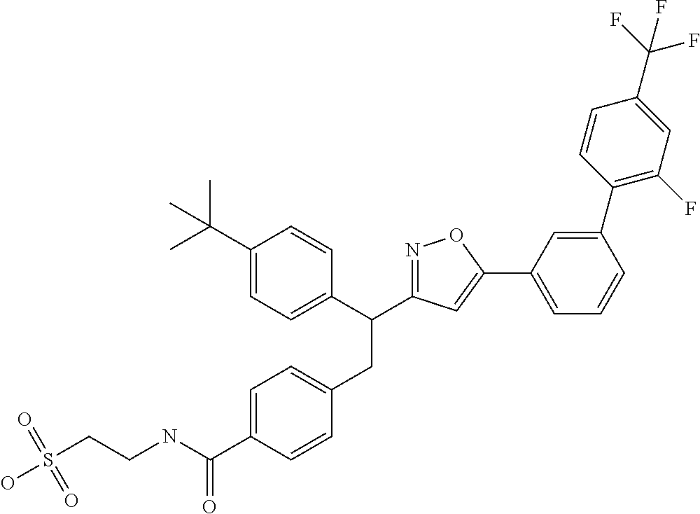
C1=C(C(NCCS(O)(=O)=O)=O)C=CC(CC(C2=CC=C(C(C)(C)C)C=C2)C2=NOC(C3=CC=CC(C4=C(F)C=C(C(F)(F)F)C=C4)=C3)=C2)=C1
